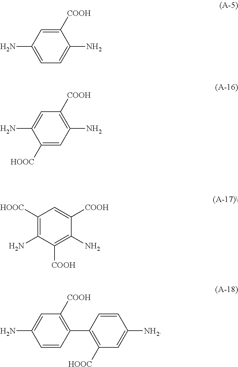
C1([COOH])=CC(N)=CC=C1N.C1([COOH])=C(N)C=C([HOOC])C(N)=C1.C1([HOOC])=C(N)C([COOH])=C(N)C([COOH])=C1.C1([COOH])=C(C2=C([HOOC])C=C([NH2])C=C2)C=CC(N)=C1
